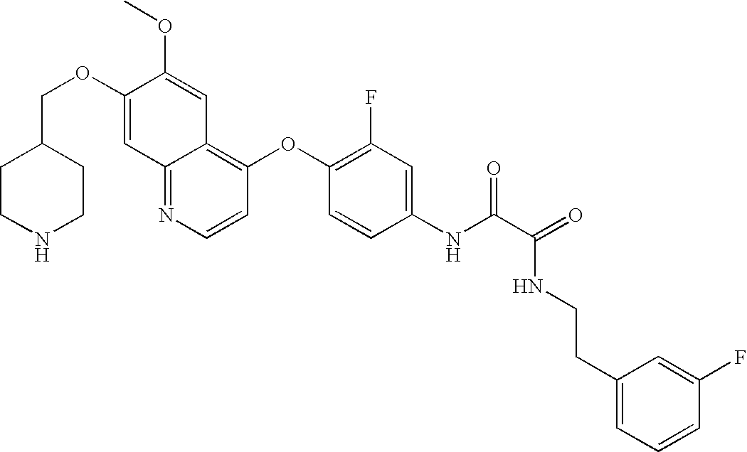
C12=NC=CC(OC3=C(F)C=C(NC(C(=O)NCCC4=CC=CC(F)=C4)=O)C=C3)=C1C=C(OC)C(OCC1CCNCC1)=C2
